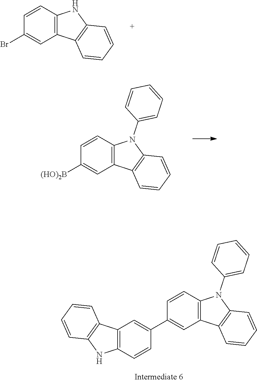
C12=C(C=CC(C3=CC4=C(C=C3)N(C3=CC=CC=C3)C3=C4C=CC=C3)=C1)NC1=C2C=CC=C1.C1=CC2=C(C=C1Br)C1=C(N2)C=CC=C1.C1=CC2=C(C=C1[(HO)2B])C1=C(N2C2=CC=CC=C2)C=CC=C1
